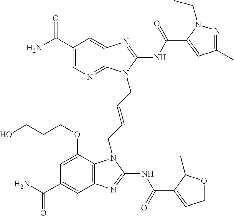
C1(C(N)=O)=CN=C2C(=C1)N=C(NC(=O)C1=CC(C)=NN1CC)N2CC=CCN1C2=C(C=C(C(N)=O)C=C2OCCCO)N=C1NC(=O)C1=CCOC1C
